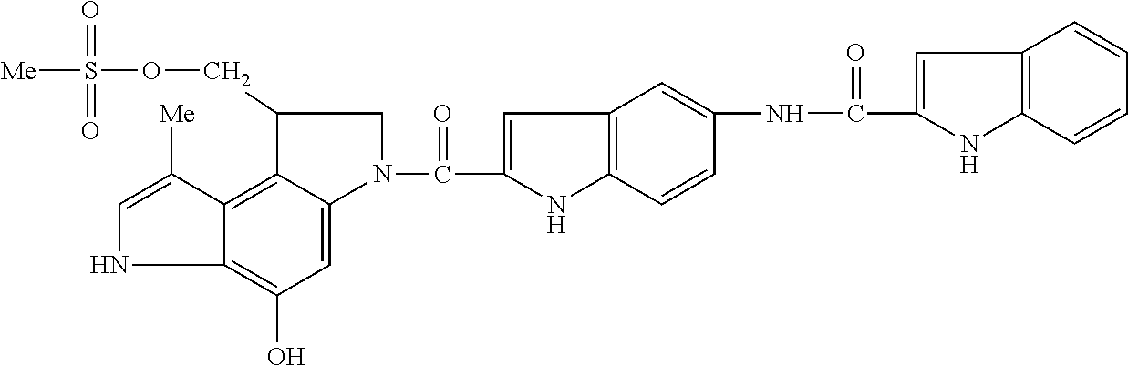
N1C2=C(O)C=C3C(=C2C([Me])=C1)C(COS(=O)(=O)[Me])CN3C(=O)C1=CC2=C(N1)C=CC(NC(=O)C1=CC3=C(N1)C=CC=C3)=C2
